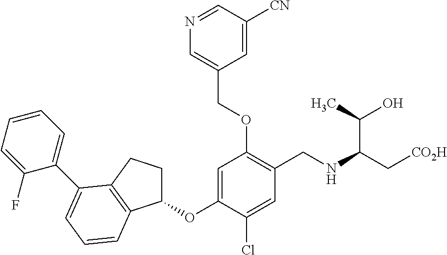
C1(OC2=CC(OCC3=CN=CC([CN])=C3)=C(CNC(C[CO2H])C(O)C)C=C2Cl)CCC2=C1C=CC=C2C1=CC=CC=C1F
